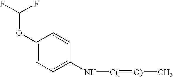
C1(OC(F)F)=CC=C(N[C(]=[O)]C)C=C1
